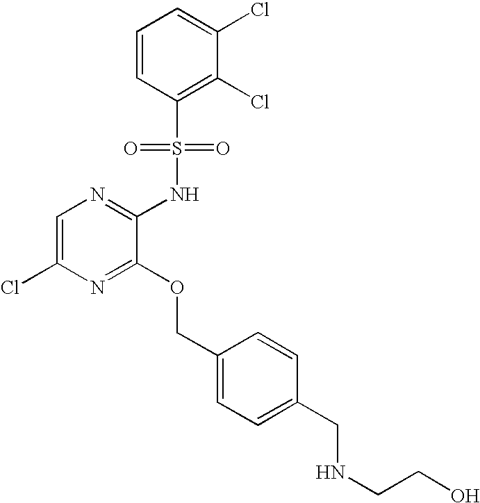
C1=C(Cl)N=C(OCC2=CC=C(CNCCO)C=C2)C(NS(C2=C(Cl)C(Cl)=CC=C2)(=O)=O)=N1
